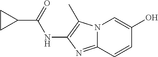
N12C(=NC(NC(C3CC3)=O)=C1C)C=CC(O)=C2
